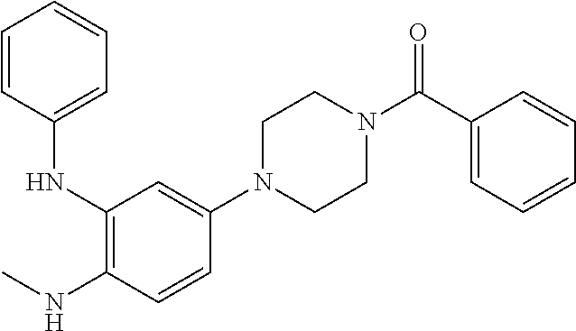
C1N(C2=CC(NC3=CC=CC=C3)=C(NC)C=C2)CCN(C(=O)C2=CC=CC=C2)C1
